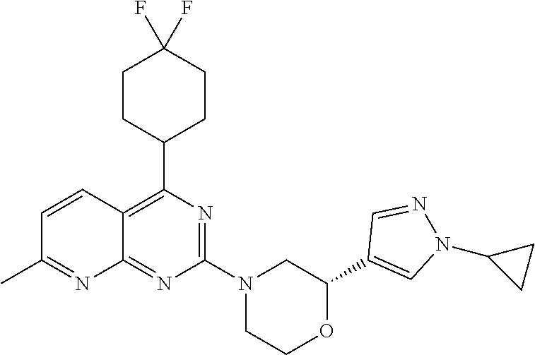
C12=C(C3CCC(F)(F)CC3)N=C(N3CCOC(C4=CN(C5CC5)N=C4)C3)N=C1N=C(C)C=C2
